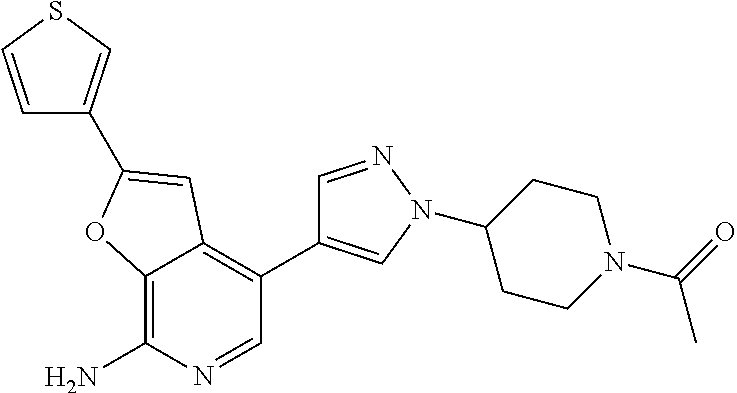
C12=C(N)N=CC(C3=CN(C4CCN(C(C)=O)CC4)N=C3)=C1C=C(C1=CSC=C1)O2
